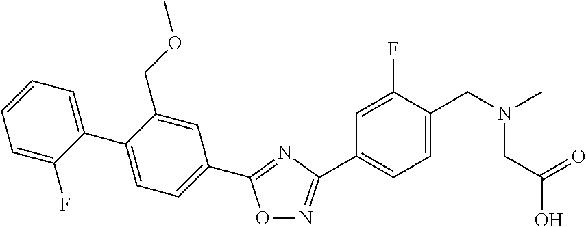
C1=C(F)C(C2=CC=C(C3=NC(C4=CC=C(CN(C)CC(O)=O)C(F)=C4)=NO3)C=C2COC)=CC=C1
